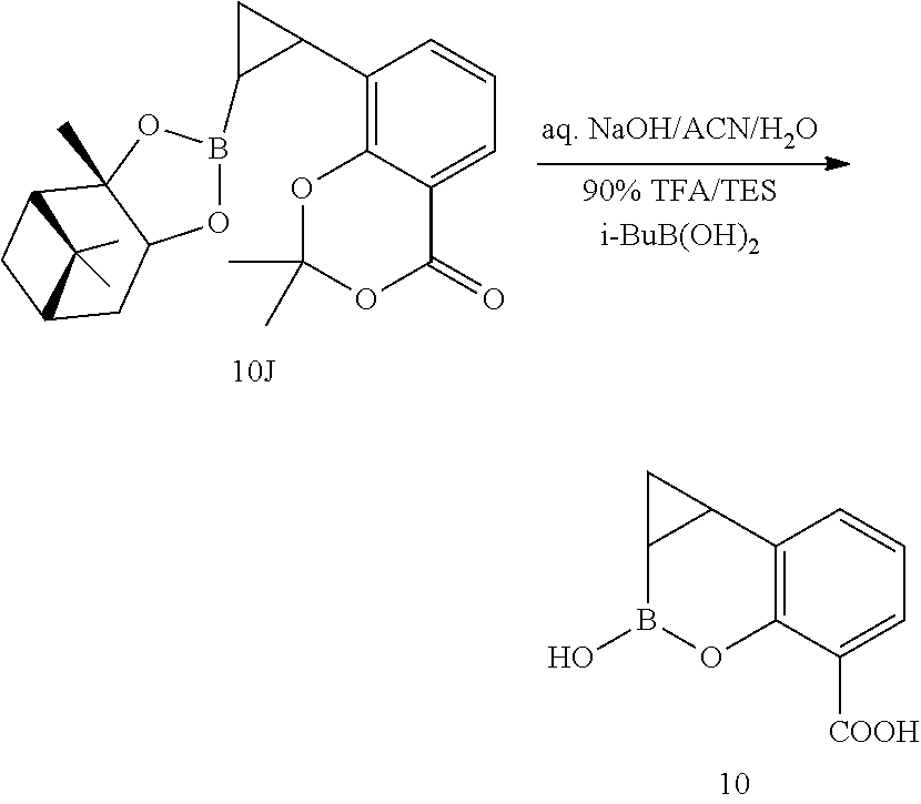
C1(C2C(B3OC4CC5CC(C4(C)O3)C5(C)C)C2)=C2C(=CC=C1)C(=O)OC(C)(C)O2.C12=C(C([COOH])=CC=C1)OB(O)C1C2C1
